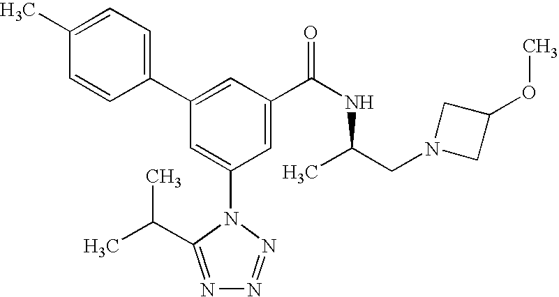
C1(C2=CC(C(NC(CN3CC(OC)C3)C)=O)=CC(N3C(C(C)C)=NN=N3)=C2)=CC=C(C)C=C1
